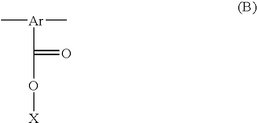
C[Ar](C(=O)O[X])C
